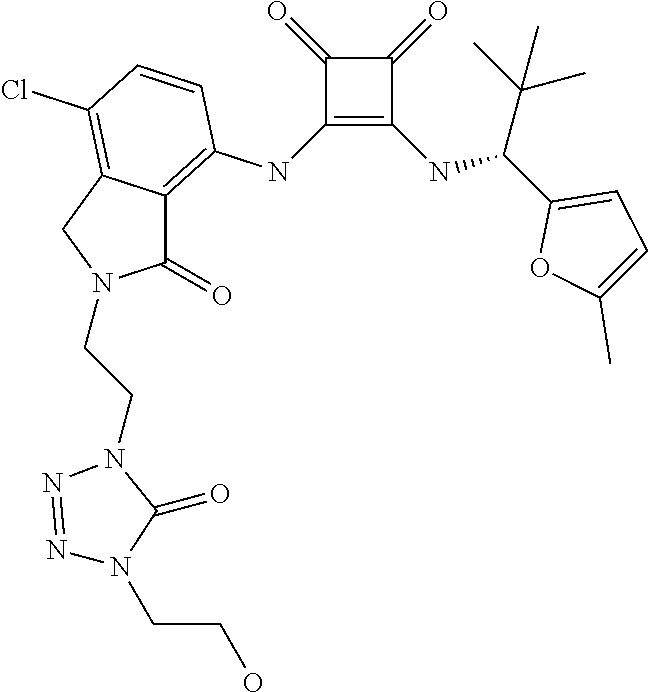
C1(NC2=C3C(=C(Cl)C=C2)CN(CCN2N=NN(CCO)C2=O)C3=O)=C(NC(C2=CC=C(C)O2)C(C)(C)C)C(=O)C1=O
